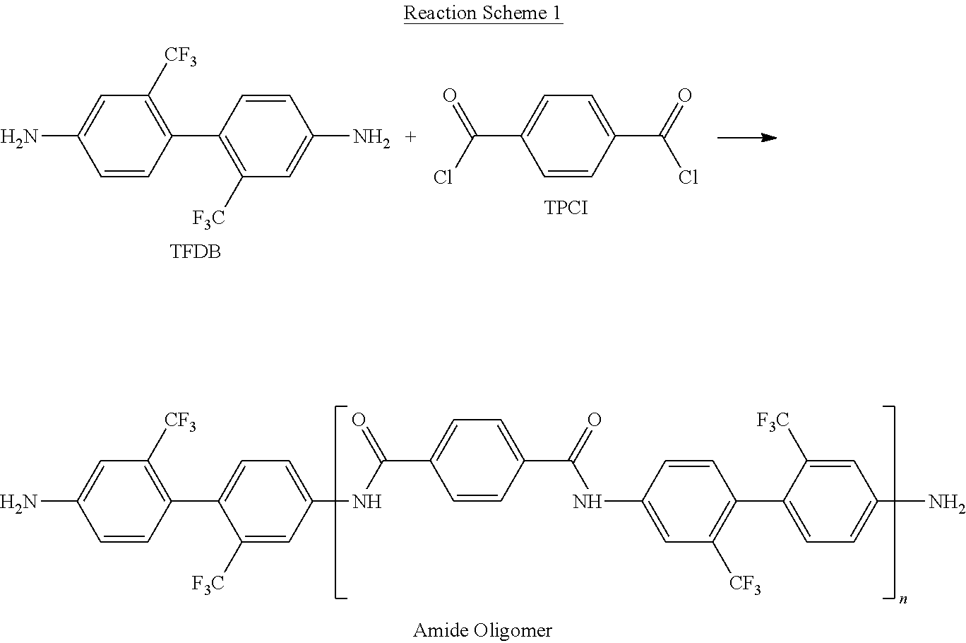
C1(C2=C([F3C])C=C(N)C=C2)=C([CF3])C=C(N)C=C1.[TFDB].C1(C(=O)Cl)=CC=C(C(Cl)=O)C=C1.[TPCI].C1(C2=CC=C(NC(C3=CC=C(C(=O)NC4=CC([CF3])=C(C5=CC=C(N)C=C5[F3C])C=C4)C=C3)=O)C=C2[F3C])=C([CF3])C=C(N)C=C1
